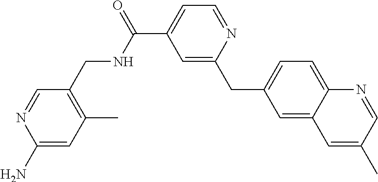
C1=C(C(=O)NCC2=C(C)C=C(N)N=C2)C=C(CC2=CC=C3C(=C2)C=C(C)C=N3)N=C1
